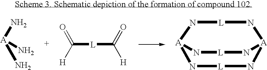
[A](N)(N)N.C([L]C([H])=O)(=O)[H].N1[L]N[A]2N[L]N[A]1N[L]N2
